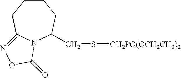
N12C(CS[CH2PO(OCH2CH3)2])CCCCC1=NOC2=O
